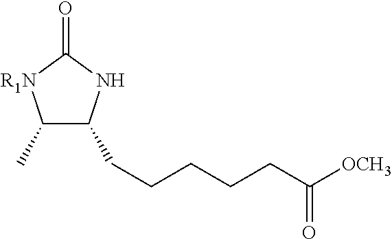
C1(C)C(CCCCCC([OCH3])=O)NC(=O)[R1N]1
